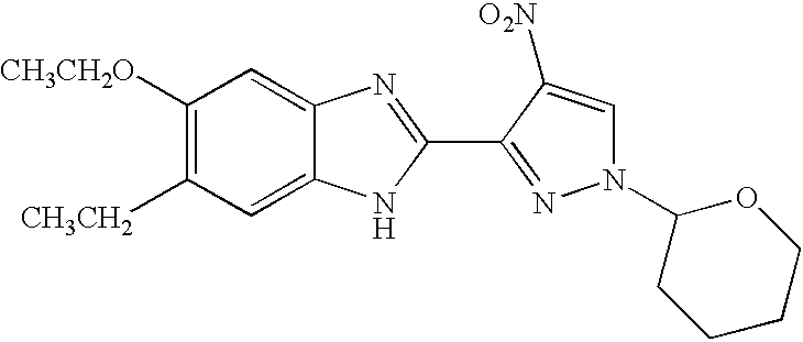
C1([CH3CH2O])=C([CH3CH2])C=C2C(=C1)N=C(C1=NN(C3CCCCO3)C=C1[O2N])N2
